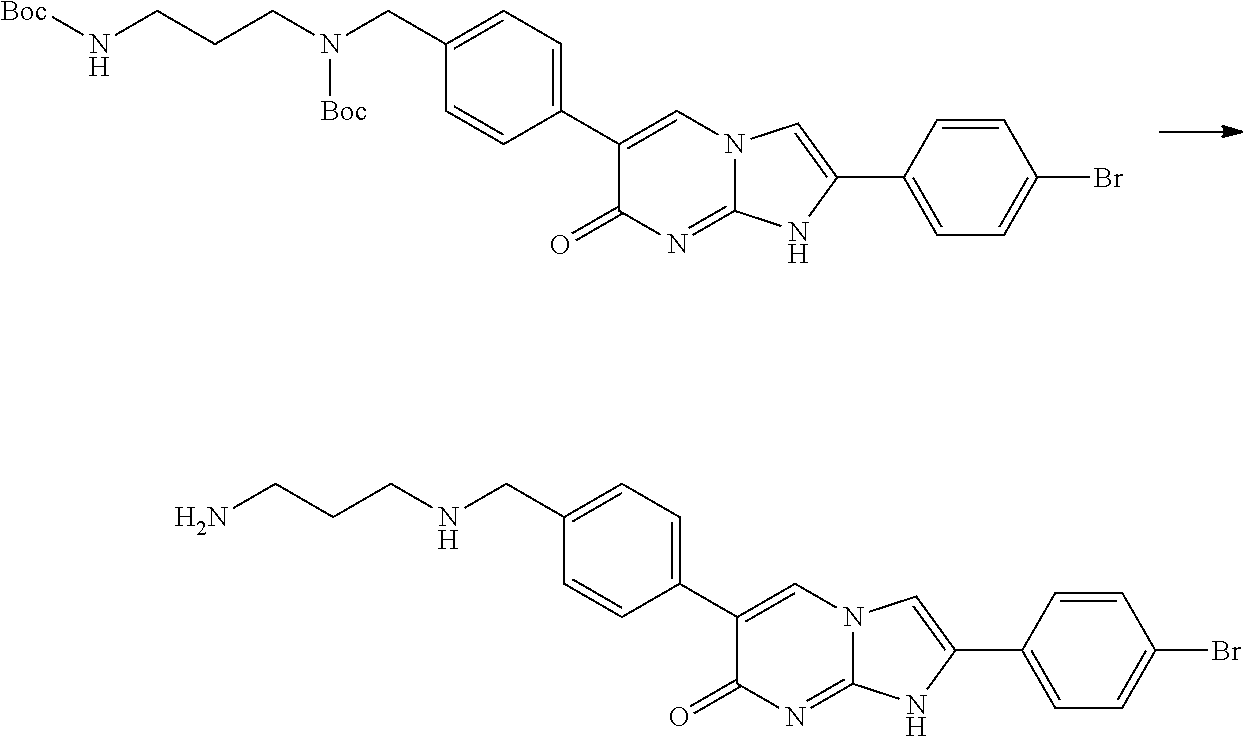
N(CCCN(CC1=CC=C(C2=CN3C(=NC2=O)NC(C2=CC=C(Br)C=C2)=C3)C=C1)[Boc])[Boc].NCCCNCC1=CC=C(C2=CN3C(=NC2=O)NC(C2=CC=C(Br)C=C2)=C3)C=C1
